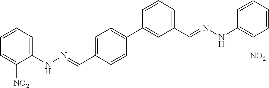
C1(NN=CC2=CC=C(C3=CC(C=NNC4=C([NO2])C=CC=C4)=CC=C3)C=C2)=CC=CC=C1[NO2]
